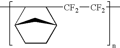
C1([CF2][CF2]C)C(C)C2CCC1C2
